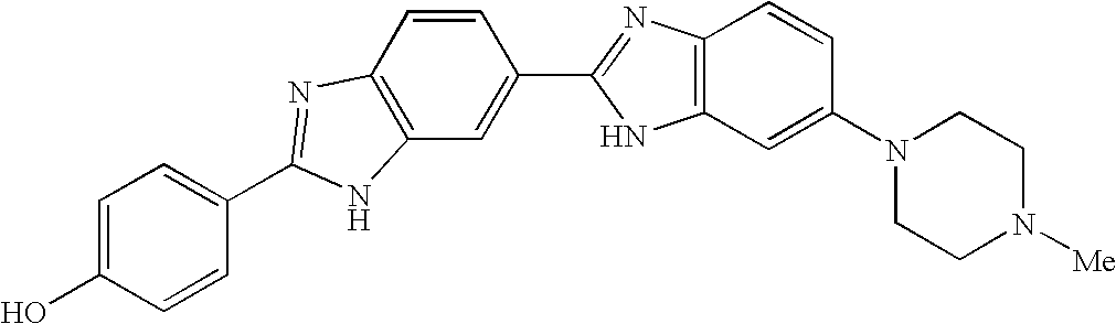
C1=C(O)C=CC(C2=NC3=C(C=C(C4=NC5=C(N4)C=C(N4CCN([Me])CC4)C=C5)C=C3)N2)=C1
